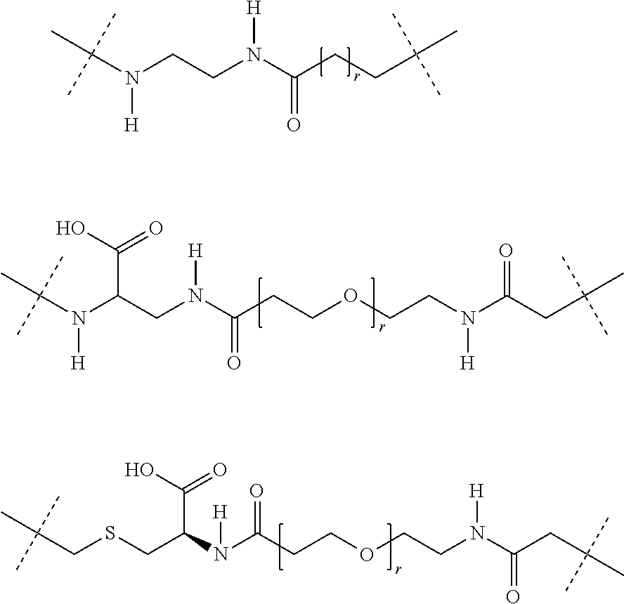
CC(N(C(CN(C(CCOCCN(C(CC(C)(C)C)=O)[H])=O)[H])C(O)=O)[H])(C)C.CC(N(CCN(C(CCC(C)(C)C)=O)[H])[H])(C)C.C(C(N(C(CCOCCN([H])C(=O)CC(C)(C)C)=O)[H])C(O)=O)SCC(C)(C)C
